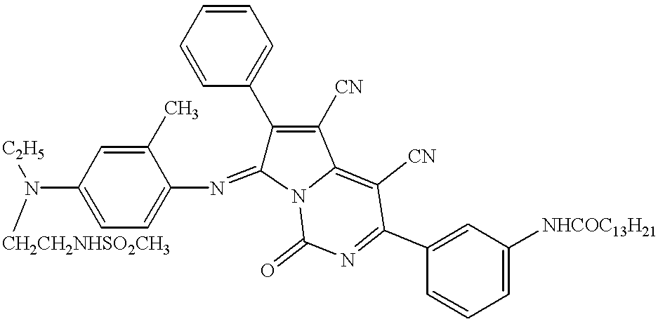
C1(C)=CC(N([C2H5])[CH2CH2NHSO2CH3])=CC=C1N=C1C(C2=CC=CC=C2)=C([CN])C2=C([CN])C(C3=CC([NHCOC13H21])=CC=C3)=NC(=O)N12
